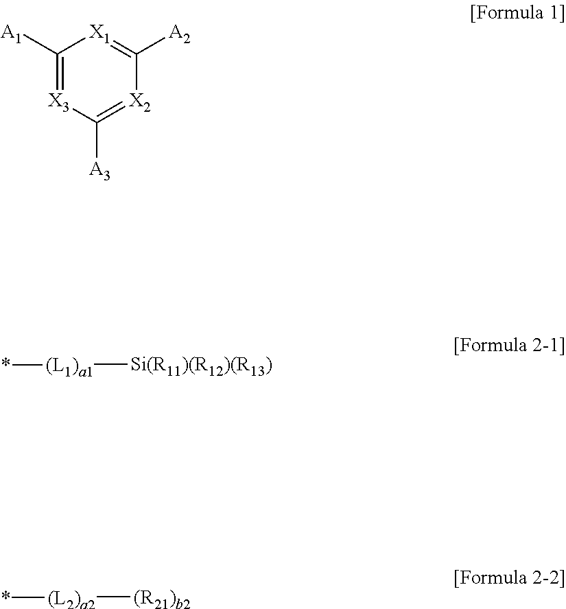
C1([A1])=[X3]C([A3])=[X2]C([A2])=[X1]1.[(L1)a1]([Si(R11)(R12)(R13)])*.[(L2)a2]([(R21)b2])*
